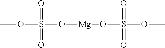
O(S(O[Mg]OS(OC)(=O)=O)(=O)=O)C
